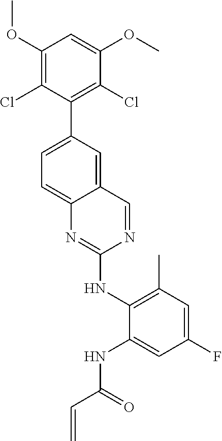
C1(OC)=C(Cl)C(C2=CC=C3C(=C2)C=NC(NC2=C(C)C=C(F)C=C2NC(C=C)=O)=N3)=C(Cl)C(OC)=C1
